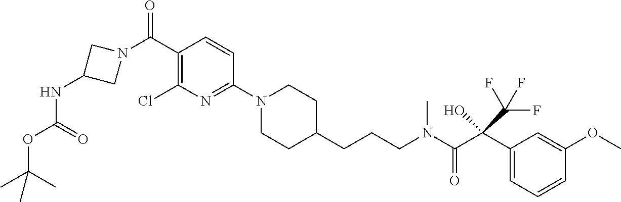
C1(C(N2CC(NC(OC(C)(C)C)=O)C2)=O)=C(Cl)N=C(N2CCC(CCCN(C(C(C3=CC=CC(OC)=C3)(C(F)(F)F)O)=O)C)CC2)C=C1
